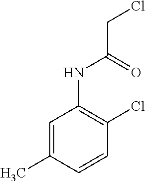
C1=CC(C)=CC(NC(CCl)=O)=C1Cl
